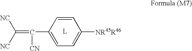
[L].C1=C(C(=C([NC])[NC])[CN])C=CC([NR45R46])=C1
